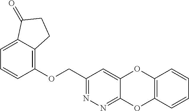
C1(COC2=C3C(=CC=C2)C(=O)CC3)=NN=C2C(=C1)OC1=C(O2)C=CC=C1
